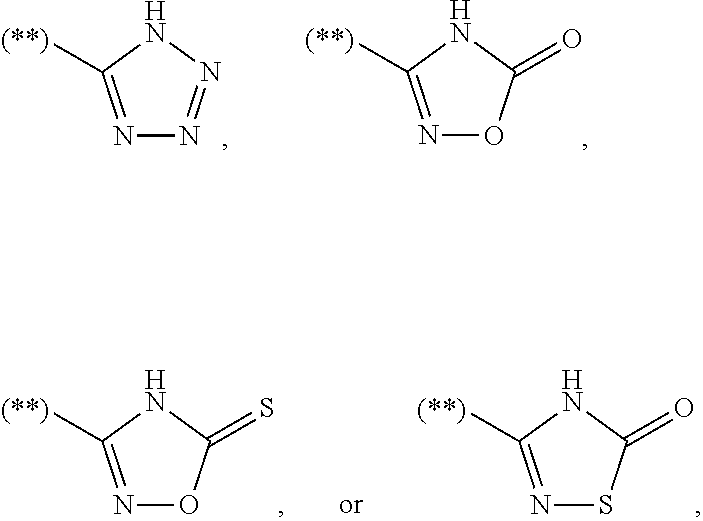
N1=C([(**)])NN=N1.N1=C([(**)])NC(=O)O1.N1=C([(**)])NC(=O)S1.N1=C([(**)])NC(=S)O1
